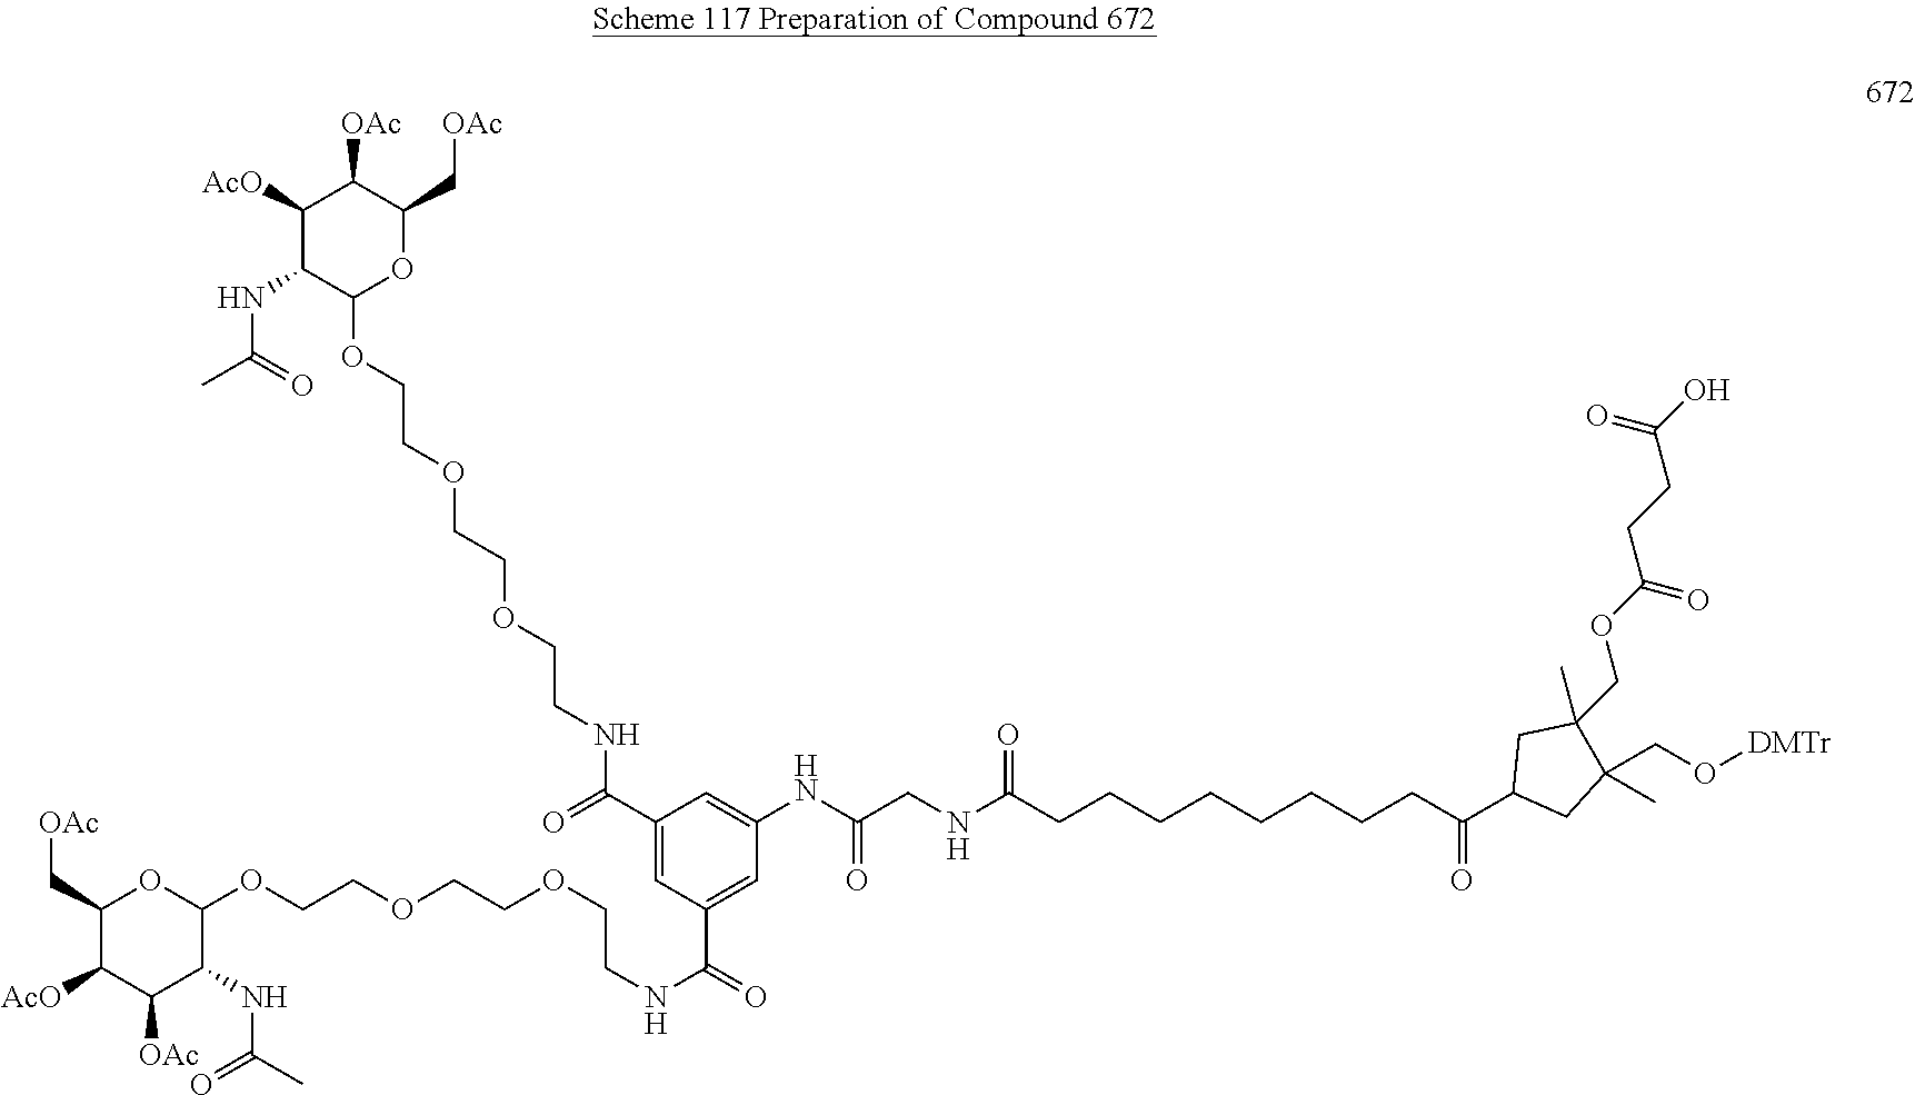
C1(OCCOCCOCCNC(C2=CC(NC(CNC(CCCCCCCCC(C3CC(COC(=O)CCC(=O)O)(C)C(C)(CO[DMTr])C3)=O)=O)=O)=CC(C(NCCOCCOCCOC3OC(C[OAc])C([OAc])C([AcO])C3NC(=O)C)=O)=C2)=O)OC(C[OAc])C([AcO])C([OAc])C1NC(=O)C
